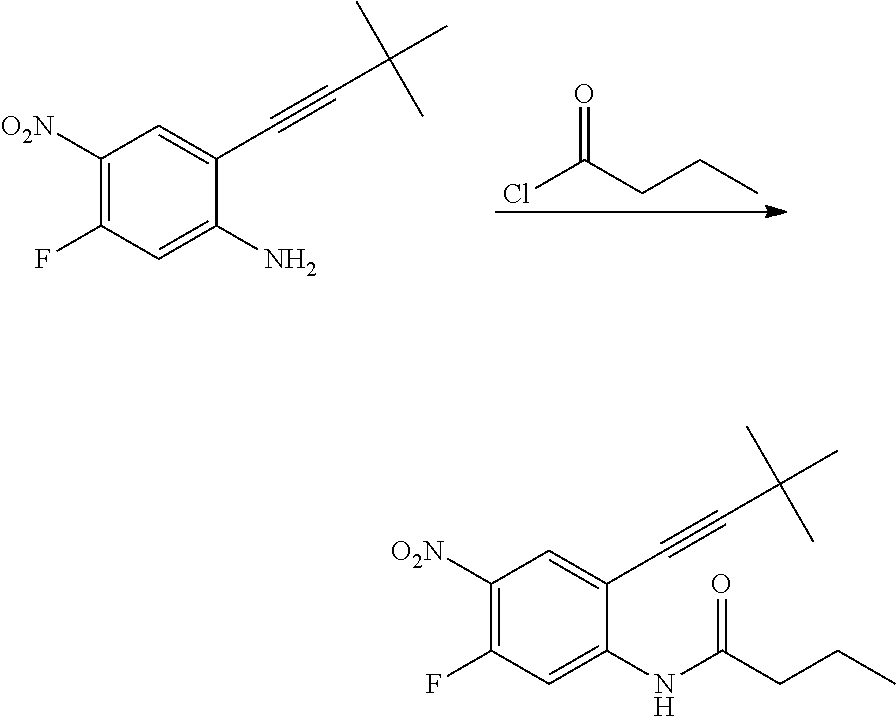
ClC(CCC)=O.C1([O2N])=C(F)C=C(N)C(C#CC(C)(C)C)=C1.C1([O2N])=C(F)C=C(NC(CCC)=O)C(C#CC(C)(C)C)=C1
